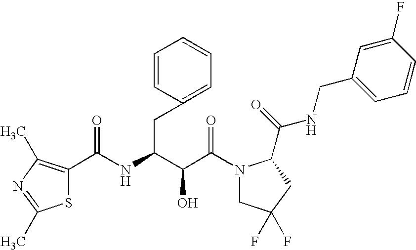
C(C(N1CC(F)(F)CC1C(NCC1=CC=CC(F)=C1)=O)=O)(O)C(CC1=CC=CC=C1)NC(=O)C1=C(C)N=C(C)S1
